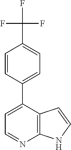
C1=C(C2=CC=C(C(F)(F)F)C=C2)C2=C(N=C1)NC=C2
